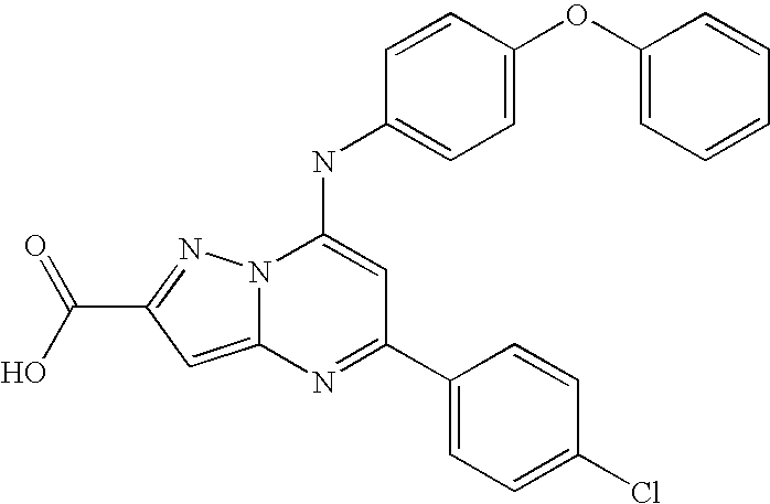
N1=C(C2=CC=C(Cl)C=C2)C=C(NC2=CC=C(OC3=CC=CC=C3)C=C2)N2C1=CC(C(O)=O)=N2
